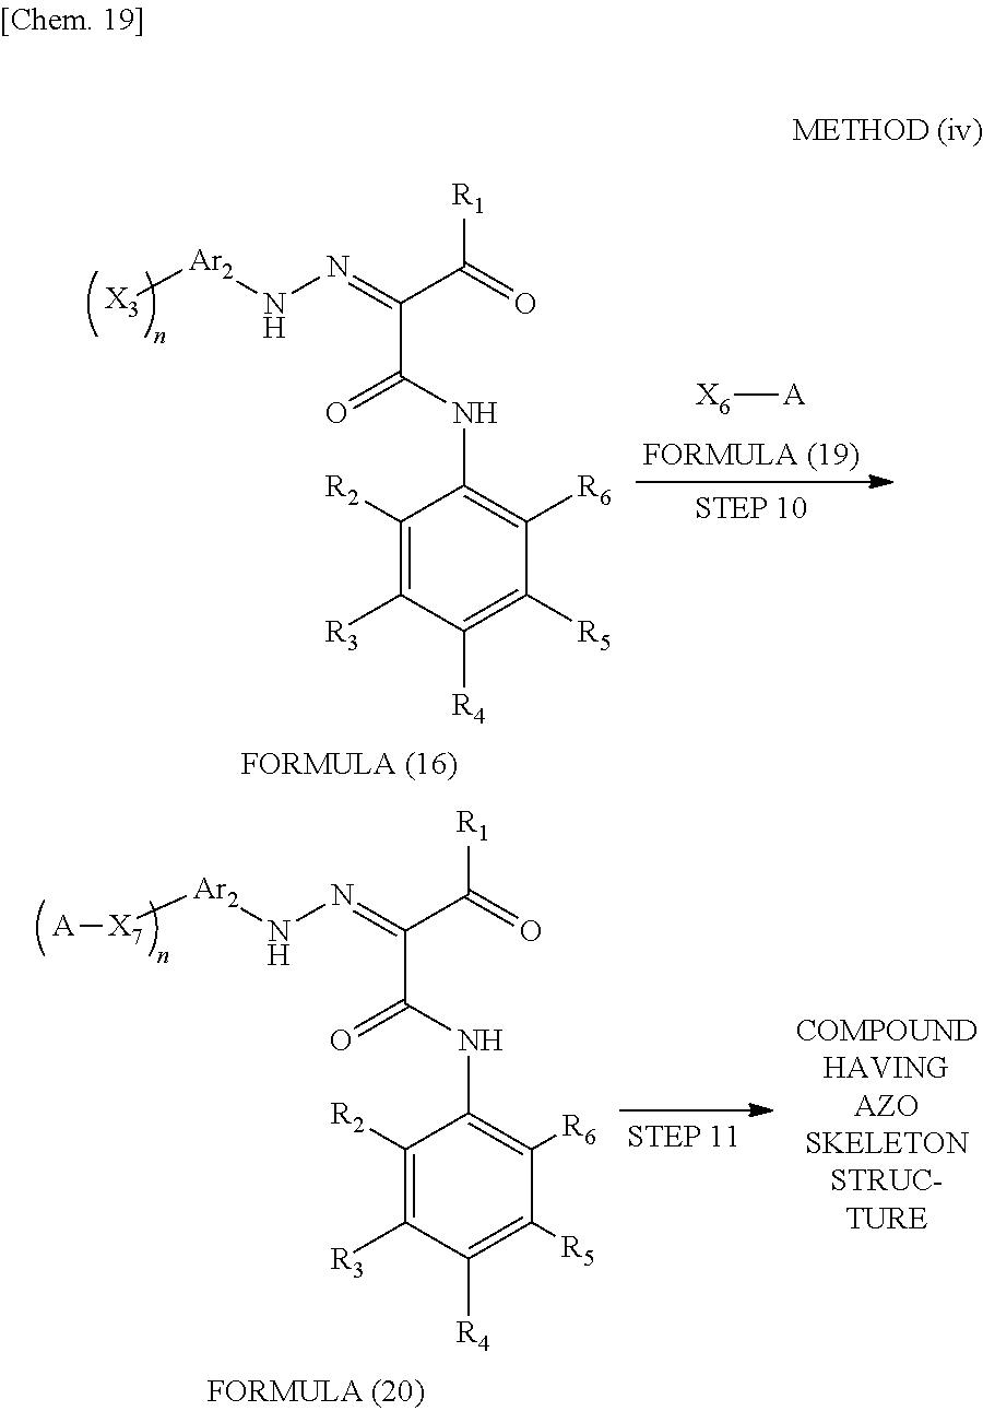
[A][X6].C1([R2])=C([R3])C([R4])=C([R5])C([R6])=C1NC(C(C(=O)[R1])=NN[Ar2][X3])=O.C1([R2])=C([R3])C([R4])=C([R5])C([R6])=C1NC(C(C(=O)[R1])=NN[Ar2][X7][A])=O
